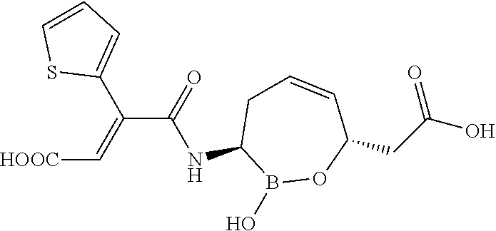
C1(NC(C(=C[HOOC])C2=CC=CS2)=O)B(O)OC(CC(O)=O)C=CC1
